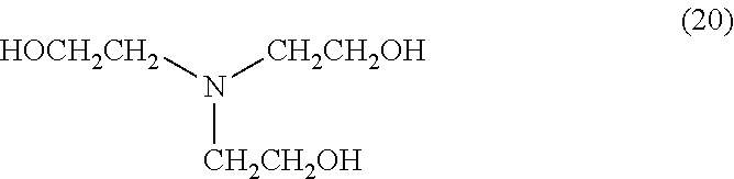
N([CH2CH2OH])([HOCH2CH2])[CH2CH2OH]
